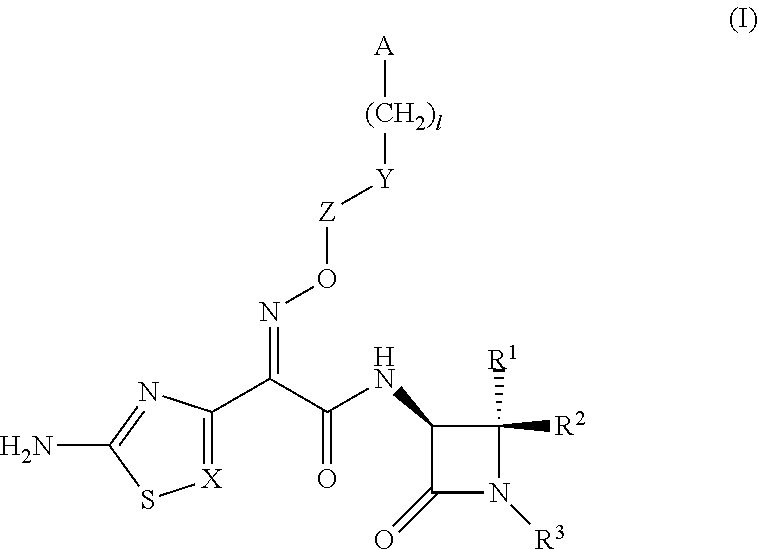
[X]1=C(C(C(NC2C(=O)N([R3])C2([R1])[R2])=O)=NO[Z][Y][(CH2)l][A])N=C(N)S1
